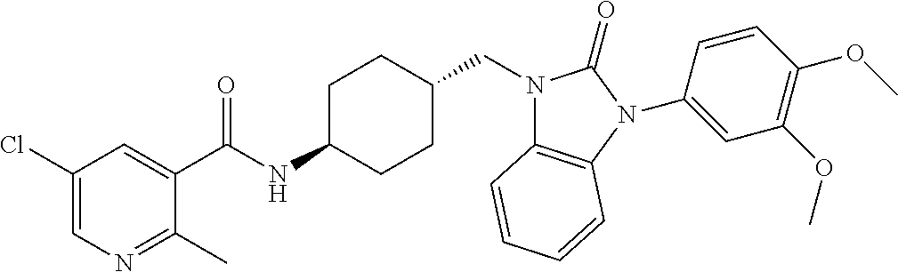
C1(C(NC2CCC(CN3C4=C(N(C5=CC(OC)=C(OC)C=C5)C3=O)C=CC=C4)CC2)=O)=CC(Cl)=CN=C1C
